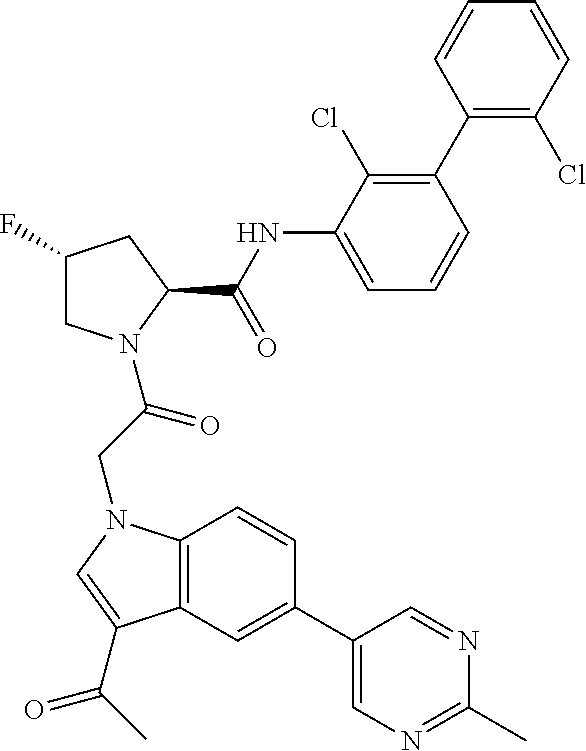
C1(F)CN(C(CN2C3=C(C=C(C4=CN=C(C)N=C4)C=C3)C(C(C)=O)=C2)=O)C(C(NC2=CC=CC(C3=C(Cl)C=CC=C3)=C2Cl)=O)C1
